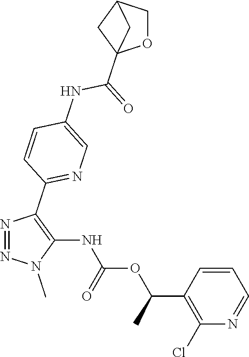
N1=NC(C2=NC=C(NC(C34CC(CO3)C4)=O)C=C2)=C(NC(OC(C2=C(Cl)N=CC=C2)C)=O)N1C
